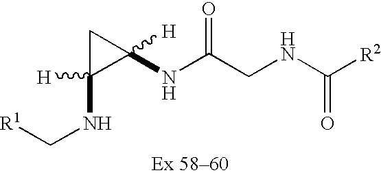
C1(NC[R1])([H])C(NC(CNC([R2])=O)=O)([H])C1
